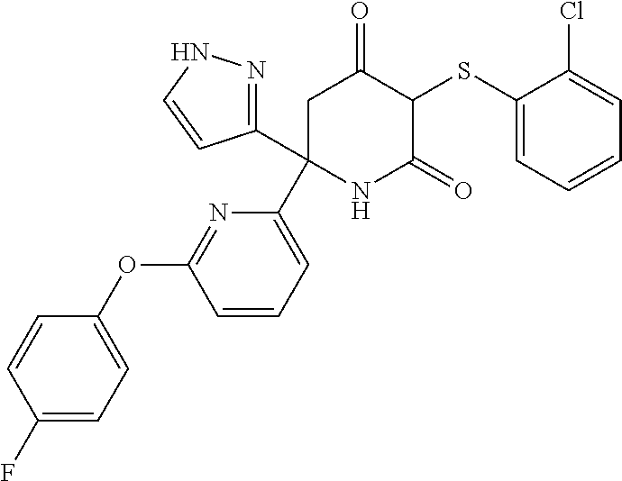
C1(SC2C(=O)CC(C3=CC=CC(OC4=CC=C(F)C=C4)=N3)(C3=NNC=C3)NC2=O)=CC=CC=C1Cl
